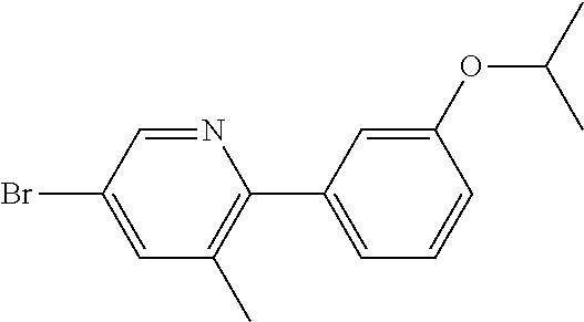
N1=CC(Br)=CC(C)=C1C1=CC=CC(OC(C)C)=C1
